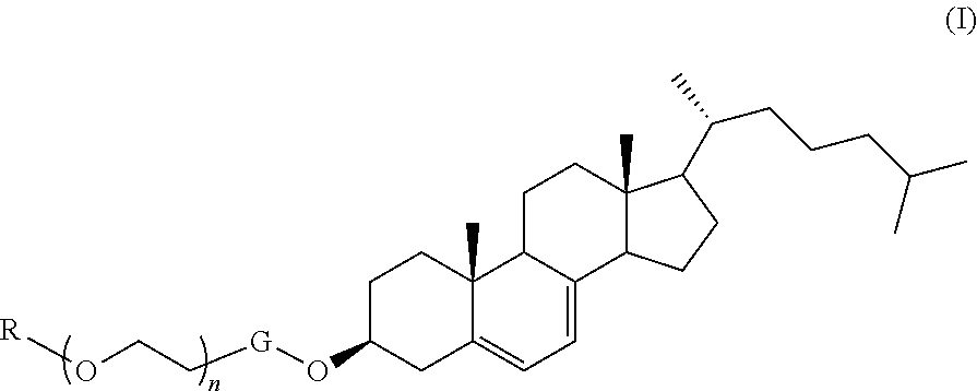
O(C1CC2=CC=C3C(C2(C)CC1)CCC1(C)C3CCC1C(CCCC(C)C)C)[G]CCO[R]
